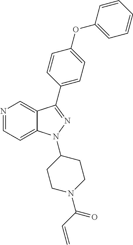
N1=CC=C2C(=C1)C(C1=CC=C(OC3=CC=CC=C3)C=C1)=NN2C1CCN(C(C=C)=O)CC1
